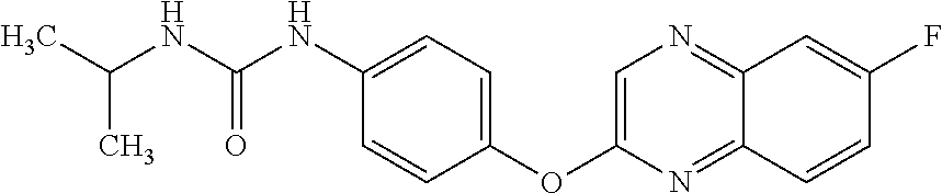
C1(OC2=CN=C3C(=N2)C=CC(F)=C3)=CC=C(NC(NC(C)C)=O)C=C1
